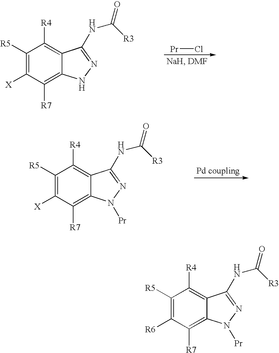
[Pr]Cl.C1([R7])=C2C(=C([R4])C([R5])=C1[X])C(NC([R3])=O)=NN2.C1([R7])=C2C(=C([R4])C([R5])=C1[X])C(NC([R3])=O)=NN2[Pr].C1([R7])=C2C(=C([R4])C([R5])=C1[R6])C(NC([R3])=O)=NN2[Pr]
